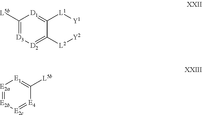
[E2a]1=[E2b][E2c]=[E4]C([L5b])=[E1]1.C1([L5b])=[D3][D2]=C([L2][Y2])C([L1][Y1])=[D1]1
